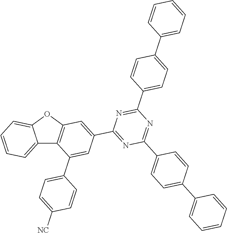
C12=CC=CC=C1OC1=C2C(C2=CC=C([NC])C=C2)=CC(C2=NC(C3=CC=C(C4=CC=CC=C4)C=C3)=NC(C3=CC=C(C4=CC=CC=C4)C=C3)=N2)=C1
